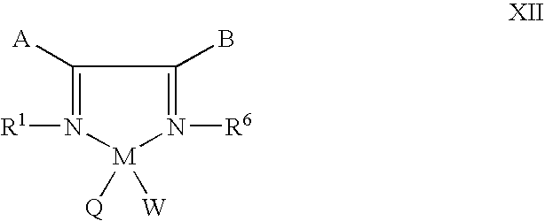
N1([R1])=C([A])C(B)=N([R6])[M]1([Q])[W]
